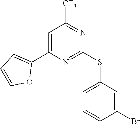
C1=C(C2=CC=CO2)N=C(SC2=CC=CC(Br)=C2)N=C1[CF3]
